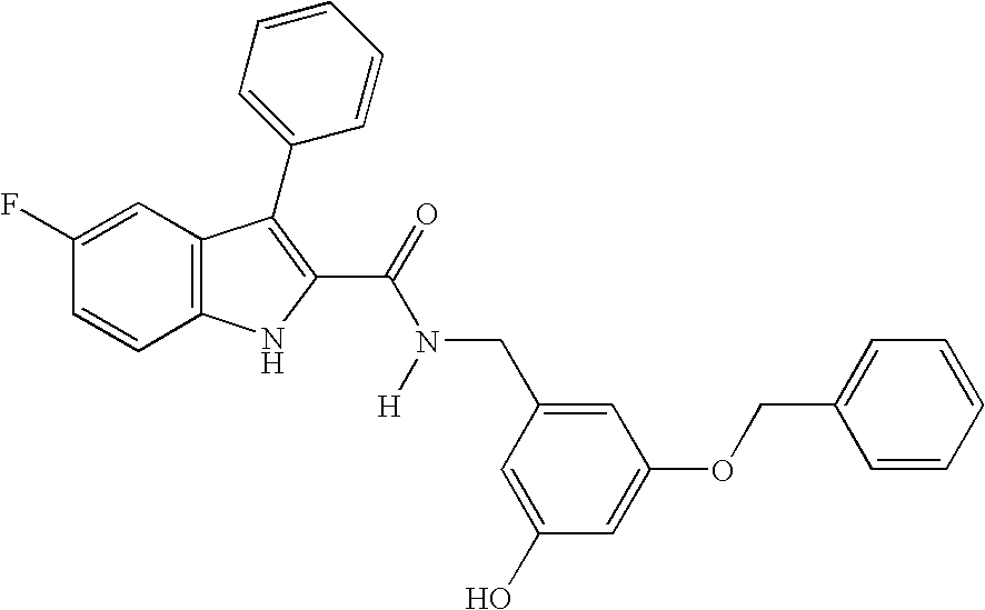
C12=C(C=CC(F)=C1)NC(C(=O)N([H])CC1=CC(OCC3=CC=CC=C3)=CC(O)=C1)=C2C1=CC=CC=C1
